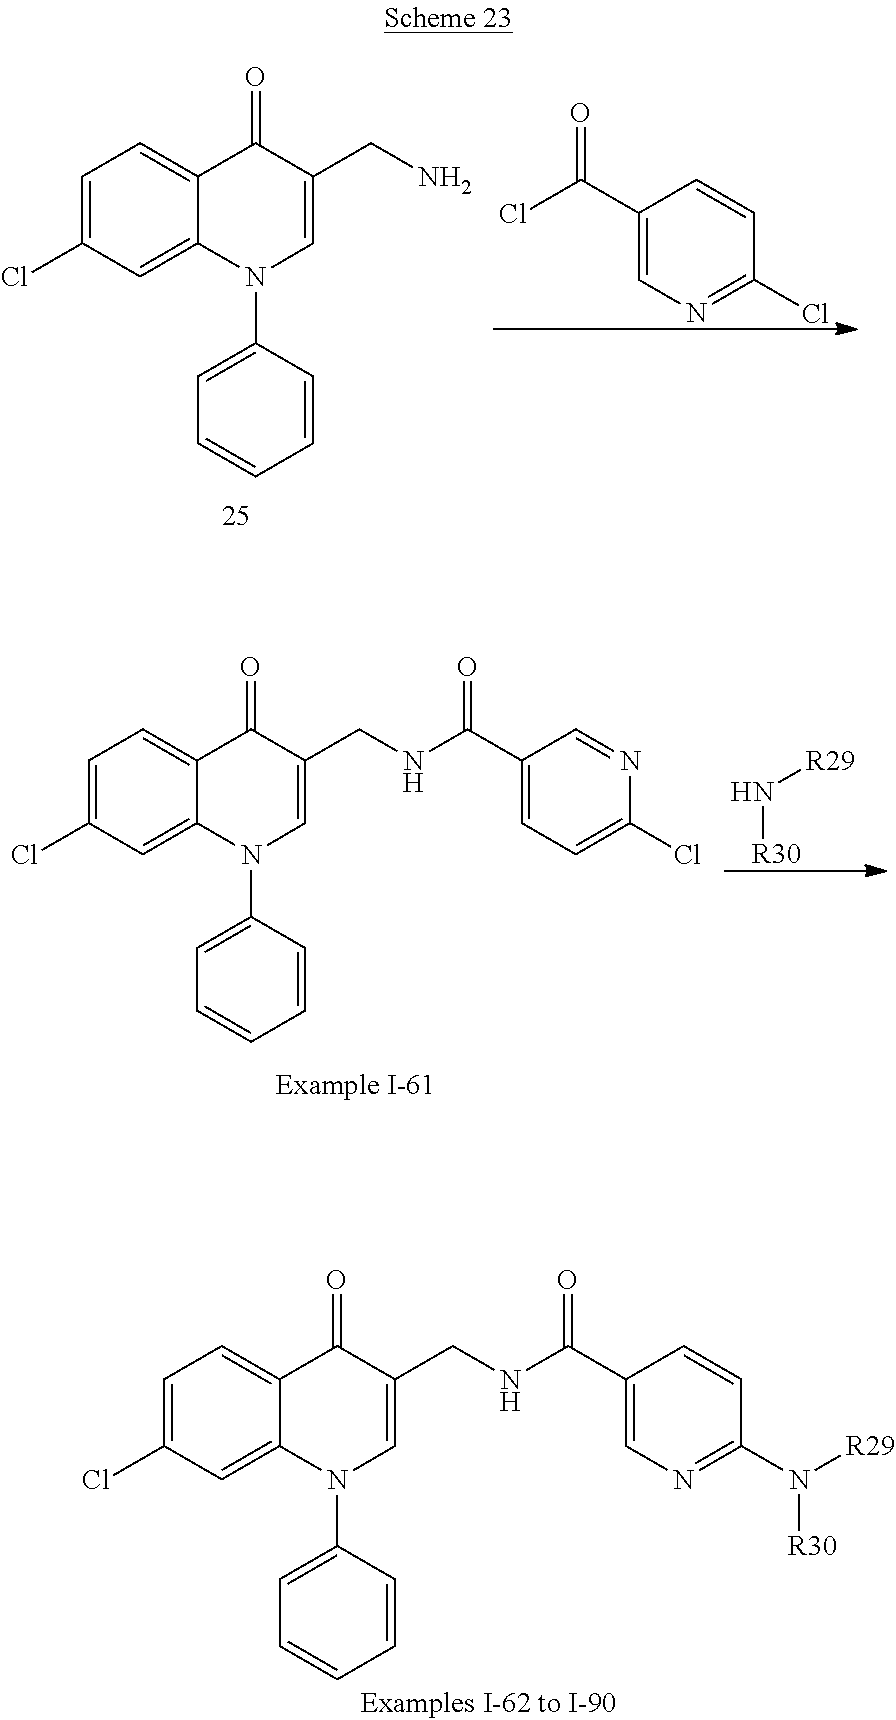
C1=C(Cl)C=C2C(=C1)C(=O)C(CN)=CN2C1=CC=CC=C1.C1(C(Cl)=O)=CN=C(Cl)C=C1.C1=C(Cl)C=C2C(=C1)C(=O)C(CNC(C1=CC=C(Cl)N=C1)=O)=CN2C1=CC=CC=C1.N([R30])[R29].C1=C(Cl)C=C2C(=C1)C(=O)C(CNC(C1=CN=C(N([R29])[R30])C=C1)=O)=CN2C1=CC=CC=C1
